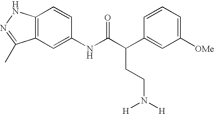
C12=C(C=C(NC(C(C3=CC([OMe])=CC=C3)CCN([H])[H])=O)C=C1)C(C)=NN2
